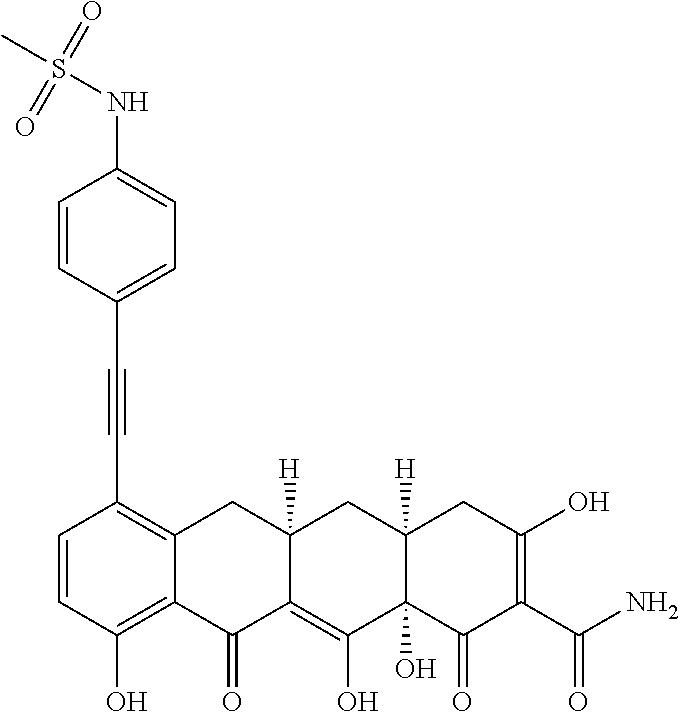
C1=CC(O)=C2C(=C1C#CC1=CC=C(NS(C)(=O)=O)C=C1)CC1([H])C(=C(O)C3(O)C([H])(C1)CC(O)=C(C(N)=O)C3=O)C2=O
